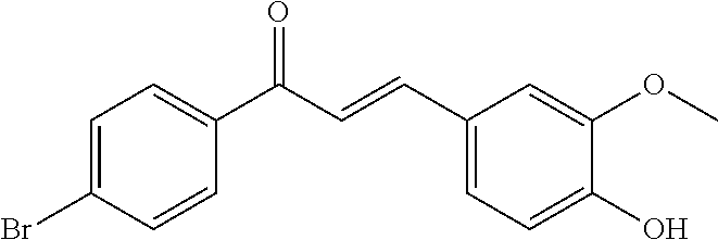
C1=C(Br)C=CC(C(C=CC2=CC=C(O)C(OC)=C2)=O)=C1
